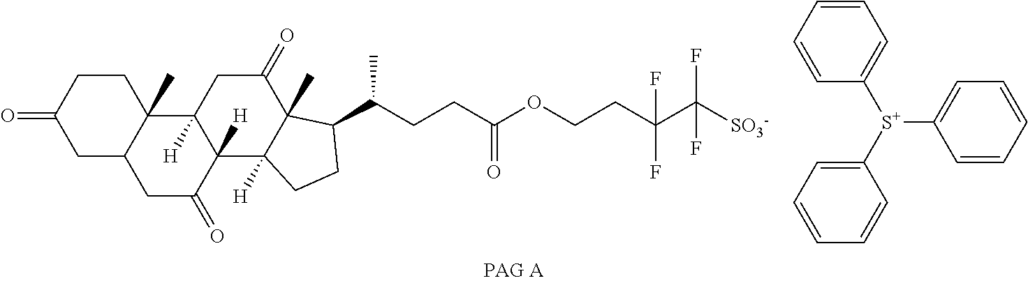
C1C2C(C)(CCC1=O)C1([H])C([H])(C(=O)C2)C2([H])C(C)(C(=O)C1)C(C(CCC(OCCC(C([SO3-])(F)F)(F)F)=O)C)CC2.C1=CC=CC([S+](C2=CC=CC=C2)C2=CC=CC=C2)=C1
